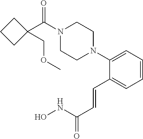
C1=CC=C(C=CC(=O)NO)C(N2CCN(C(C3(COC)CCC3)=O)CC2)=C1
